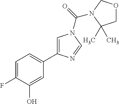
C1=C(F)C(O)=CC(C2=CN(C(=O)N3COCC3(C)C)C=N2)=C1
